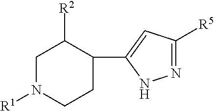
N1=C([R5])C=C(C2CCN([R1])CC2[R2])N1
